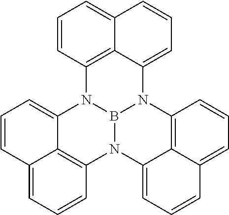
B12N3C4=C5C(=CC=CC5=CC=C4)N1C1=C4C(=CC=C1)C=CC=C4N2C1=C2C3=CC=CC2=CC=C1
